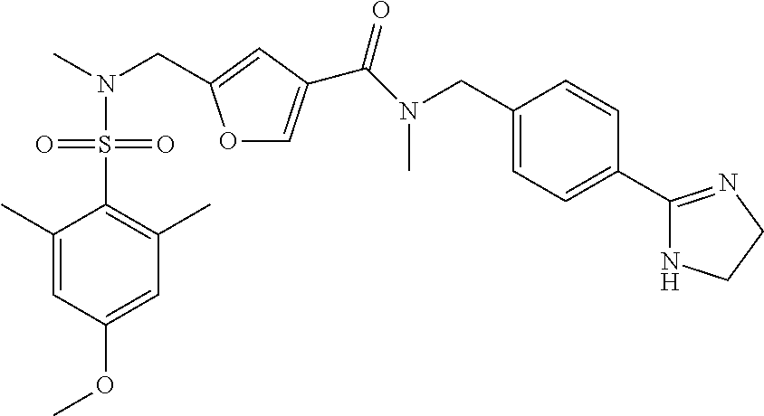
C1=C(OC)C=C(C)C(S(=O)(=O)N(C)CC2=CC(C(N(CC3=CC=C(C4=NCCN4)C=C3)C)=O)=CO2)=C1C
